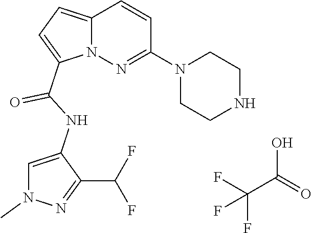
N12C(=CC=C1C(NC1=CN(C)N=C1C(F)F)=O)C=CC(N1CCNCC1)=N2.FC(F)(C(O)=O)F
